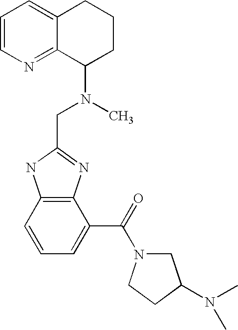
C12=C(C=CC=C1C(=O)N1CC(N(C)C)CC1)NC(CN(C)C1CCCC3=CC=CN=C13)=N2
